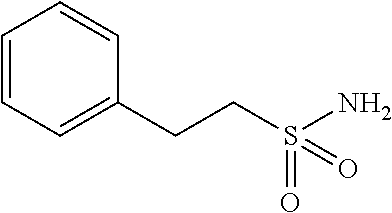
C1=CC=C(CCS(=O)(=O)N)C=C1
